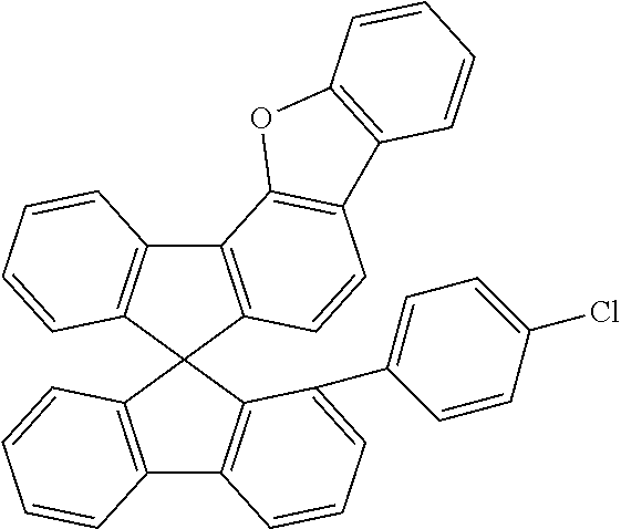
C12=C(C3(C4=C1C=CC=C4C1=CC=C(Cl)C=C1)C1=C(C4=C3C=CC=C4)C3=C(C=C1)C1=C(O3)C=CC=C1)C=CC=C2
